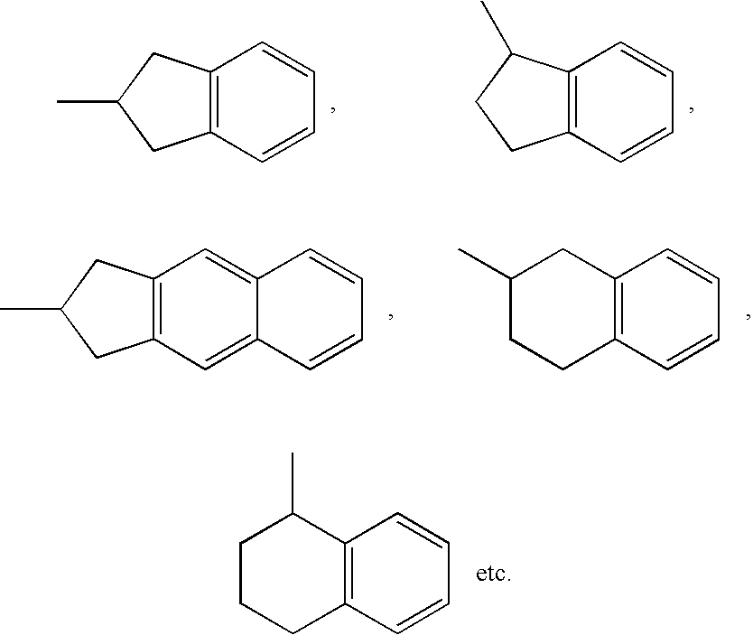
C12=C(C=CC=C1)CC(C)C2.C12=C(C=CC=C1)CCC2C.C12=C(C=C3C(=C1)C=CC=C3)CC(C)C2.C1(C)CCC2=C(C1)C=CC=C2.C1CCC2=C(C1C)C=CC=C2
